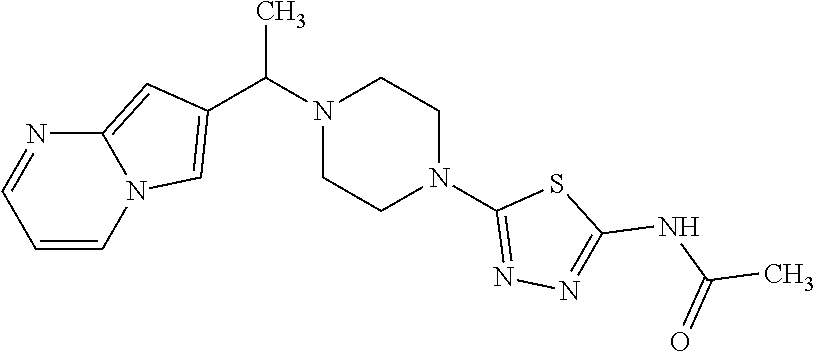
C(N1CCN(C2=NN=C(NC(C)=O)S2)CC1)(C)C1=CN2C=CC=NC2=C1
